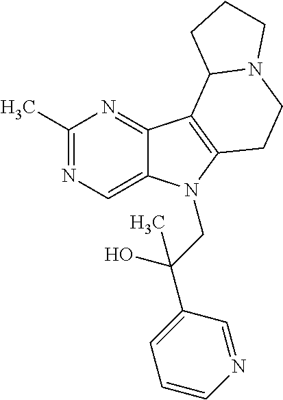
C1(C)=NC=C2C(=N1)C1=C(N2CC(C2=CC=CN=C2)(O)C)CCN2C1CCC2
